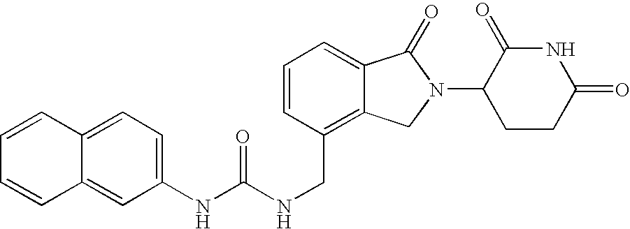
C1(NC(NCC2=C3C(=CC=C2)C(=O)N(C2CCC(=O)NC2=O)C3)=O)=CC=C2C(=C1)C=CC=C2
